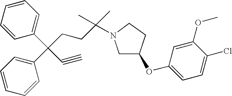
C1=CC=C(C(C2=CC=CC=C2)(C#C)CCC(C)(C)N2CC(OC3=CC=C(Cl)C(OC)=C3)CC2)C=C1
